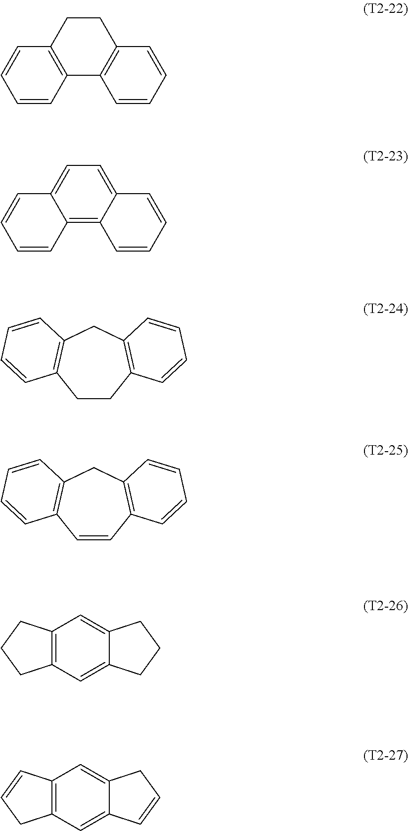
C1=CC2=C(C=C1)CCC1=C2C=CC=C1.C12=C3C(=CC=C1C=CC=C2)C=CC=C3.C1CC2=C(CC3=C1C=CC=C3)C=CC=C2.C1=CC2=C(CC3=C1C=CC=C3)C=CC=C2.C12=C(C=C3C(=C1)CCC3)CCC2.C12=C(C=C3C(=C1)CC=C3)CC=C2
